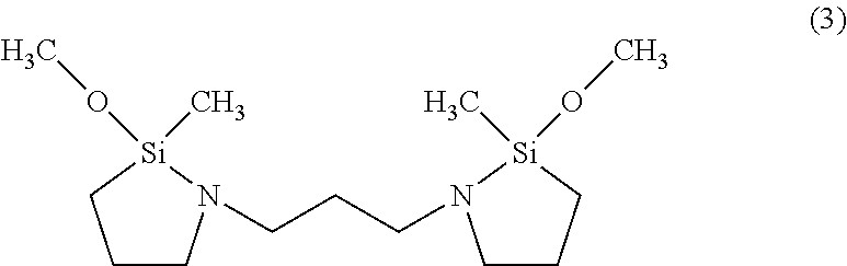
C1CN(CCCN2CCC[Si]2(OC)C)[Si](OC)(C)C1
